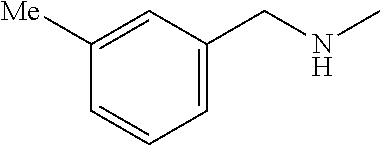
C1([Me])=CC(CNC)=CC=C1
